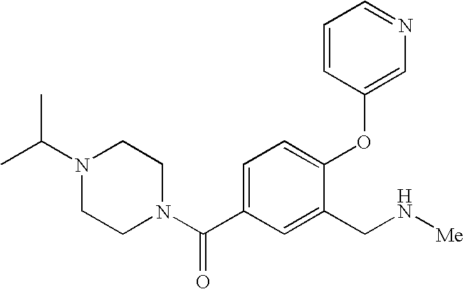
C1=C(C(N2CCN(C(C)C)CC2)=O)C=C(CN[Me])C(OC2=CN=CC=C2)=C1
